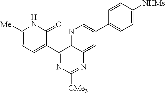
C1(C2=CC=C([Me])NC2=O)=NC([CMe3])=NC2=CC(C3=CC=C([NHMs])C=C3)=CN=C12
